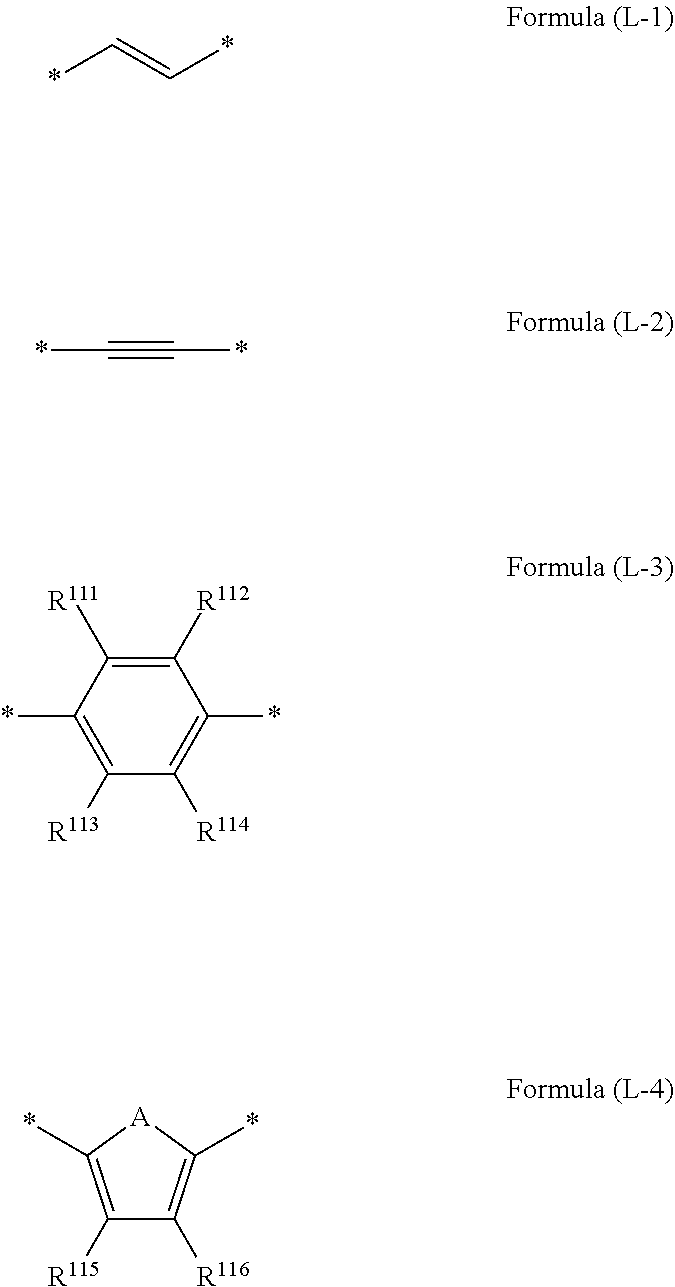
*C=C*.*C#C*.C1(*)=C([R113])C([R114])=C(*)C([R112])=C1[R111].C1([R115])=C(*)[A]C(*)=C1[R116]
